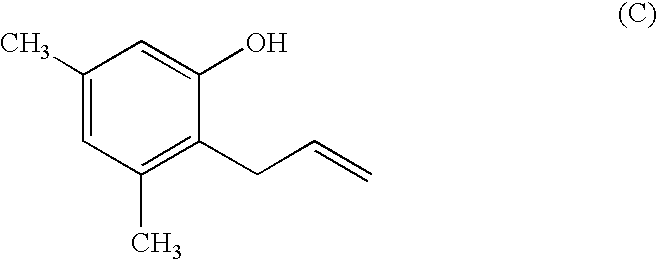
C1(C)=CC(C)=C(CC=C)C(O)=C1
